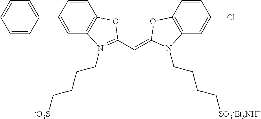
C1=CC(C2=CC=CC=C2)=CC2=C1OC(C=C1OC3=C(C=C(Cl)C=C3)N1CCCC[SO3-Et3NH+])=[N+]2CCCC[-O3S]
